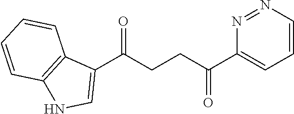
C1(C(CCC(C2=CC=CN=N2)=O)=O)=CNC2=C1C=CC=C2
